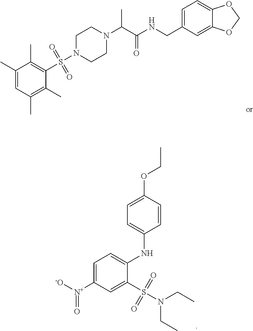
C1(C)=CC(C)=C(C)C(S(N2CCN(C(C(NCC3=CC=C4C(=C3)OCO4)=O)C)CC2)(=O)=O)=C1C.C1=C([N+]([-O])=O)C=C(S(N(CC)CC)(=O)=O)C(NC2=CC=C(OCC)C=C2)=C1
